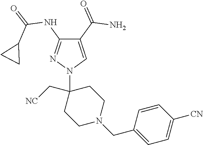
C1(C(=O)N)=CN(C2(C[NC])CCN(CC3=CC=C([CN])C=C3)CC2)N=C1NC(=O)C1CC1
